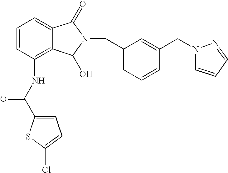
C1=C2C(=C(NC(C3=CC=C(Cl)S3)=O)C=C1)C(O)N(CC1=CC=CC(CN3C=CC=N3)=C1)C2=O
